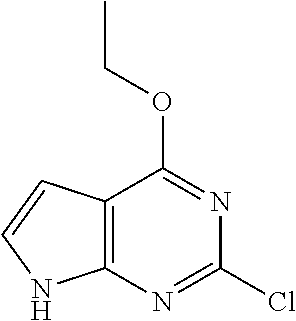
C12=C(N=C(Cl)N=C1OCC)NC=C2
